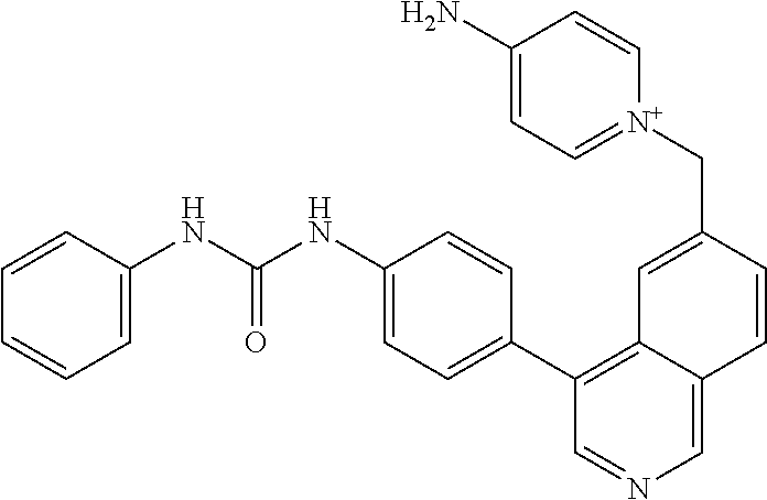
[N+]1(CC2=CC3=C(C4=CC=C(NC(NC5=CC=CC=C5)=O)C=C4)C=NC=C3C=C2)=CC=C(N)C=C1
